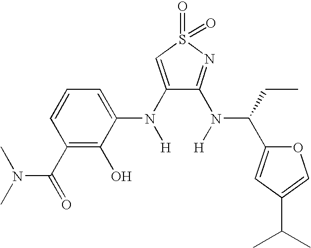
C1(N([H])C2=CC=CC(C(N(C)C)=O)=C2O)=CS(=O)(=O)N=C1N([H])C(CC)C1=CC(C(C)C)=CO1
